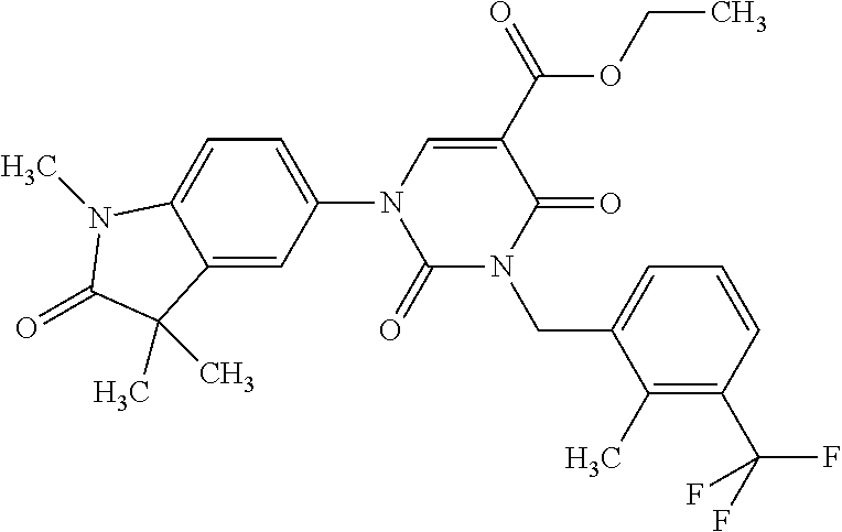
C1(=O)N(CC2=CC=CC(C(F)(F)F)=C2C)C(=O)C(C(OCC)=O)=CN1C1=CC=C2C(=C1)C(C)(C)C(=O)N2C
